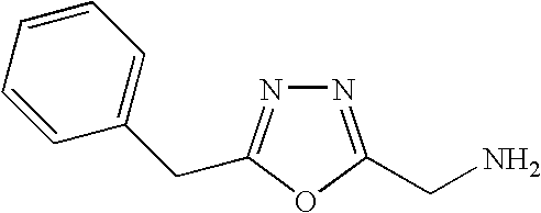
C(C1=NN=C(CC2=CC=CC=C2)O1)N
